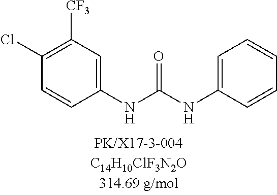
C1(Cl)=C([CF3])C=C(NC(NC2=CC=CC=C2)=O)C=C1
